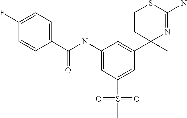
C1(C)(C2=CC(NC(C3=CC=C(F)C=C3)=O)=CC(S(C)(=O)=O)=C2)N=C(N)SCC1
